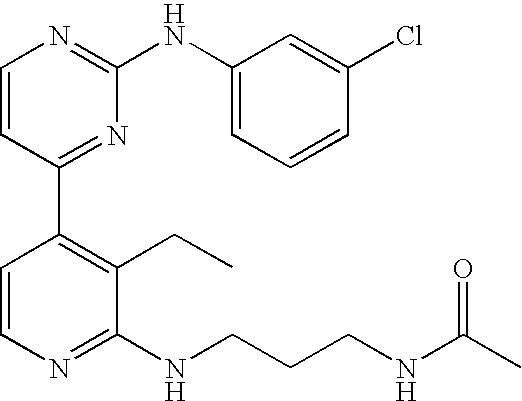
C1=CC(C2=C(CC)C(NCCCNC(C)=O)=NC=C2)=NC(NC2=CC=CC(Cl)=C2)=N1
